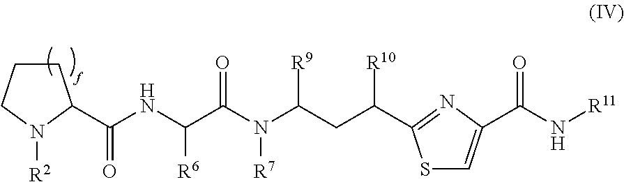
C1CCN([R2])C1C(NC(C(N(C(CC([R10])C1=NC(C(N[R11])=O)=CS1)[R9])[R7])=O)[R6])=O
